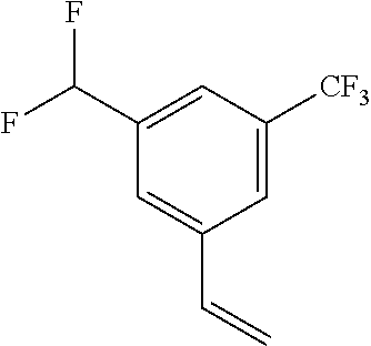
C1(C(F)F)=CC([CF3])=CC(C=C)=C1
